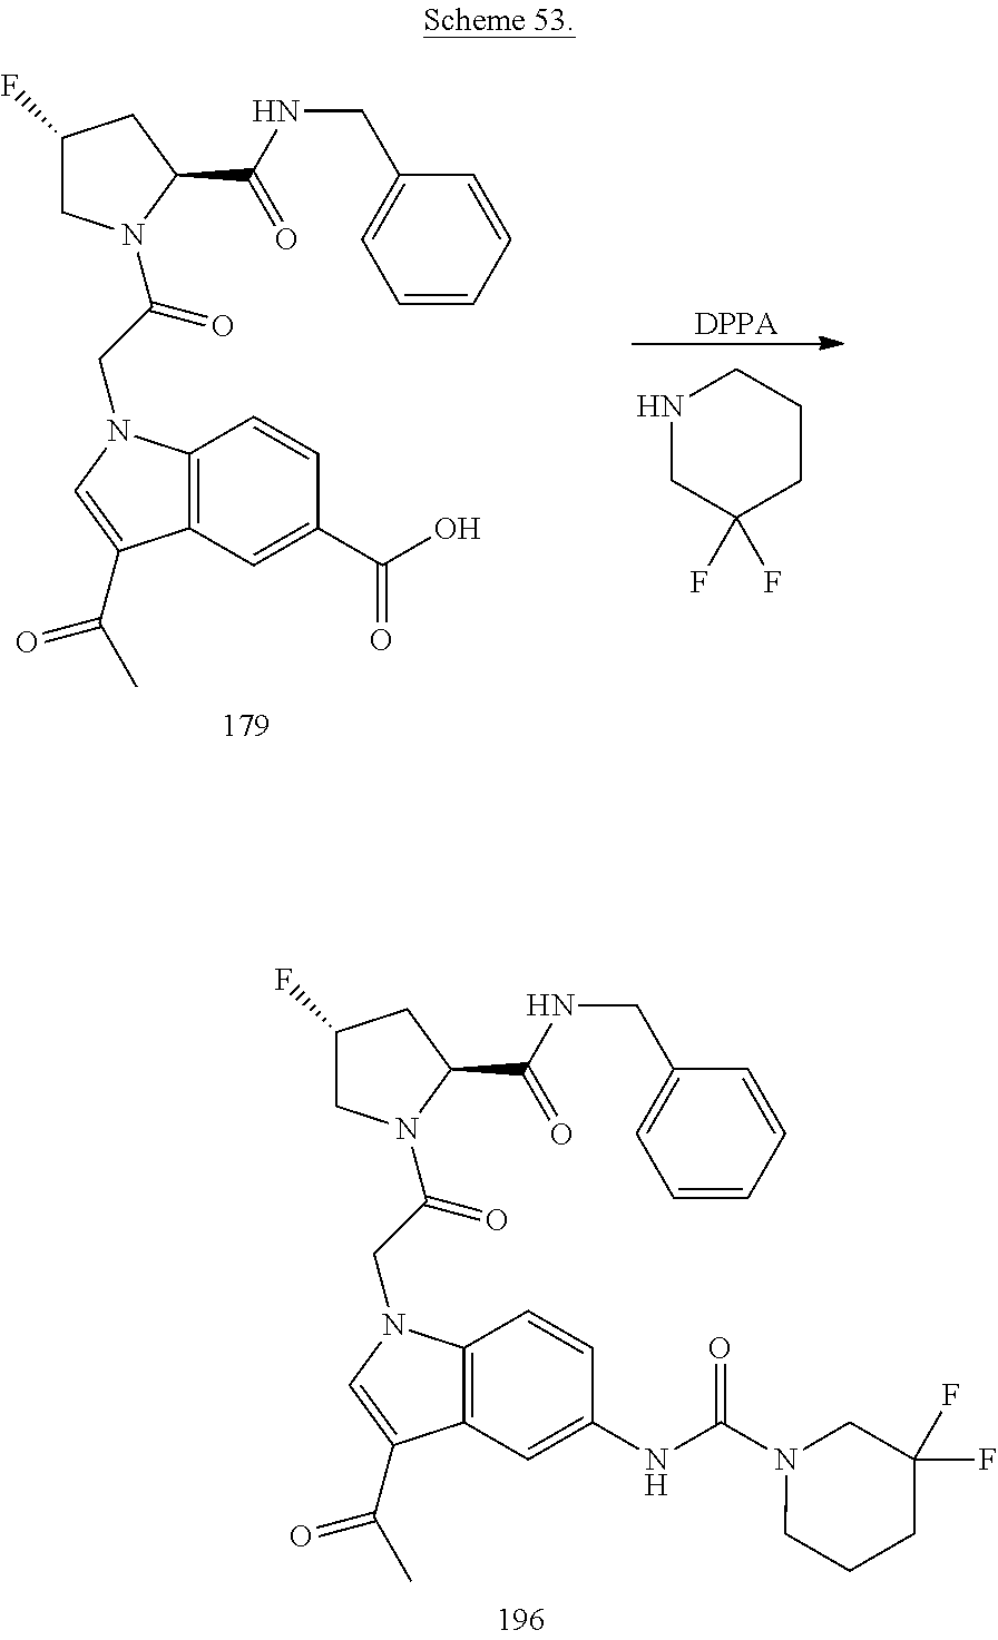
[DPPA].C12=C(C=C(C(O)=O)C=C1)C(C(C)=O)=CN2CC(=O)N1CC(F)CC1C(NCC1=CC=CC=C1)=O.N1CC(F)(F)CCC1.C12=C(C=C(NC(N3CCCC(F)(F)C3)=O)C=C1)C(C(C)=O)=CN2CC(=O)N1CC(F)CC1C(NCC1=CC=CC=C1)=O
